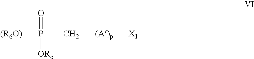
[(R6O)]P(C[(A)p][X1])(=O)[ORo]
